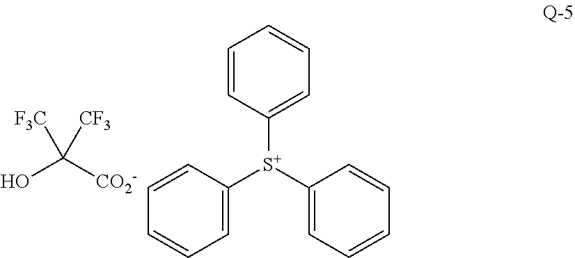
C1=CC([S+](C2=CC=CC=C2)C2=CC=CC=C2)=CC=C1.OC([CO2-])([F3C])[CF3]
